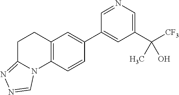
C1(C([CF3])(C)O)=CN=CC(C2=CC3=C(C=C2)N2C(=NN=C2)CC3)=C1
